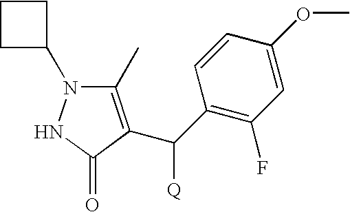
C1(C)=C(C(C2=C(F)C=C(OC)C=C2)[Q])C(=O)NN1C1CCC1
